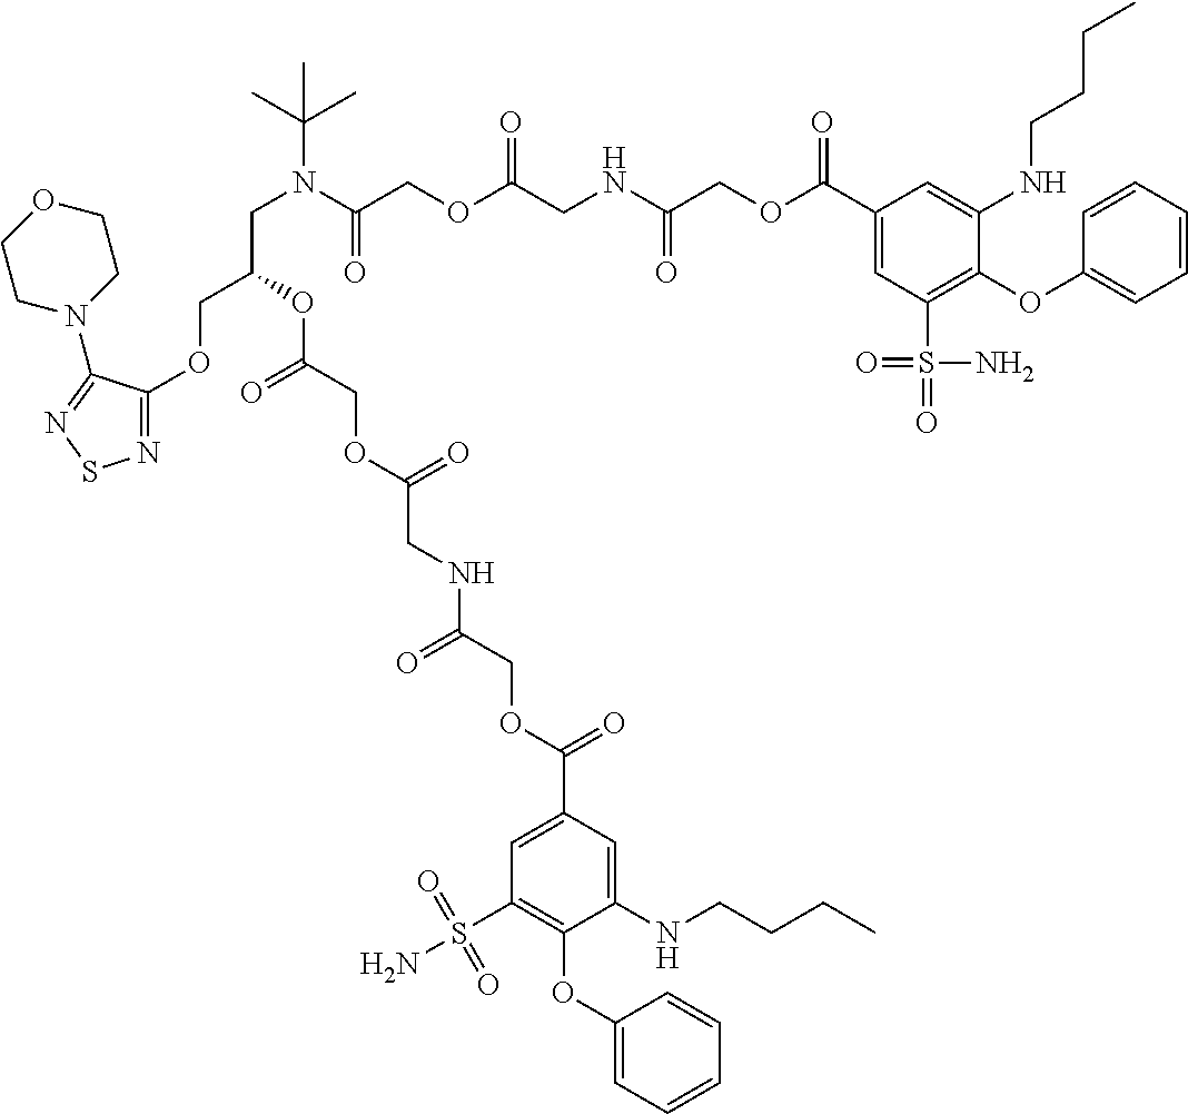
N1=C(OCC(OC(=O)COC(=O)CNC(=O)COC(=O)C2=CC(S(N)(=O)=O)=C(OC3=CC=CC=C3)C(NCCCC)=C2)CN(C(=O)COC(=O)CNC(=O)COC(=O)C2=CC(S(=O)(=O)N)=C(OC3=CC=CC=C3)C(NCCCC)=C2)C(C)(C)C)C(N2CCOCC2)=NS1
